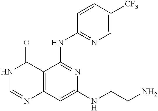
C12=C(C=C(NCCN)N=C1NC1=NC=C([CF3])C=C1)N=CNC2=O
